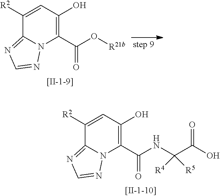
C1=C([R2])C2=NC=NN2C(C(O[R21b])=O)=C1O.C1=C([R2])C2=NC=NN2C(C(NC(C(O)=O)([R4])[R5])=O)=C1O
